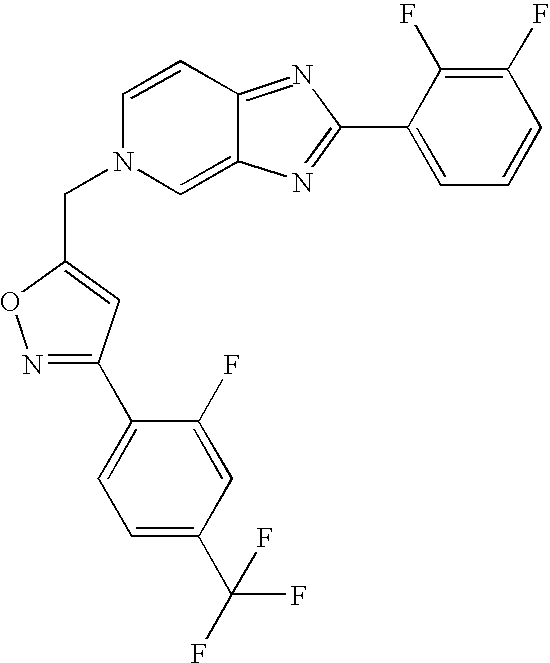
C1=CC2=NC(C3=CC=CC(F)=C3F)=NC2=CN1CC1=CC(C2=CC=C(C(F)(F)F)C=C2F)=NO1
